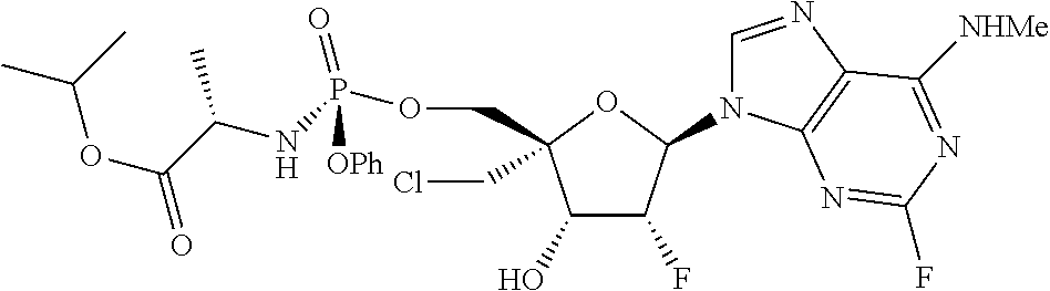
C1(O)C(F)C(N2C=NC3=C2N=C(F)N=C3[NHMe])OC1(COP(NC(C(OC(C)C)=O)C)(=O)[OPh])CCl
